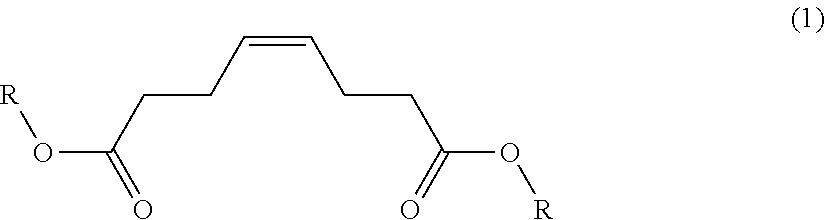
C(=CCCC(O[R])=O)CCC(O[R])=O
